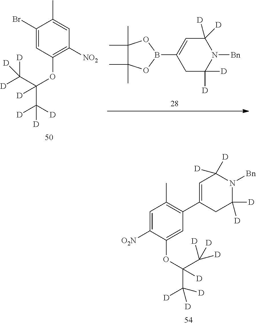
C1=C([O2N])C(OC(C([D])([D])[D])(C([D])([D])[D])[D])=CC(C2=CC([D])([D])N([Bn])C([D])([D])C2)=C1C.C1(Br)=CC(OC(C([D])([D])[D])(C([D])([D])[D])[D])=C([NO2])C=C1C.C1([D])([D])C=C(B2OC(C)(C)C(C)(C)O2)CC([D])([D])N1[Bn]
